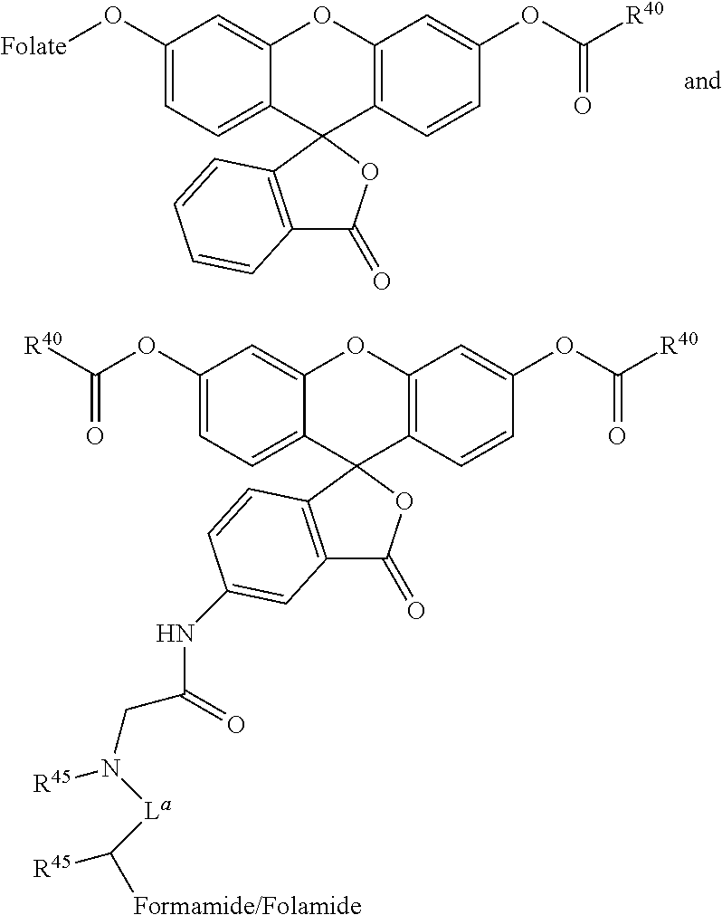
[Folate]OC1=CC=C2C(=C1)OC1=C(C=CC(OC([R40])=O)=C1)C21OC(=O)C2=C1C=CC=C2.[R40]C(OC1=CC=C2C(=C1)OC1=C(C=CC(OC([R40])=O)=C1)C21OC(=O)C2=C1C=CC(NC(CN([La]C([R45])[Formamide/Folamide])[R45])=O)=C2)=O
